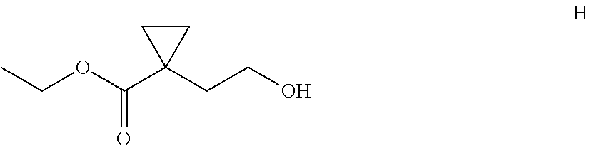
CCOC(C1(CCO)CC1)=O
